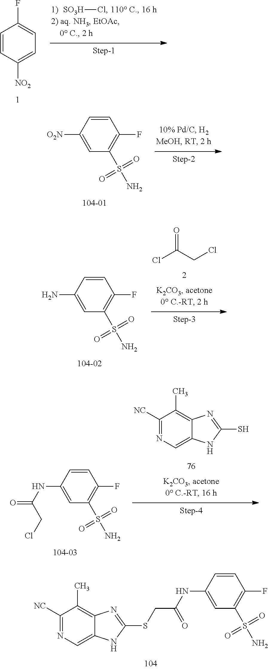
[SO3H]Cl.C1=CC([NO2])=CC=C1F.C1=CC([O2N])=CC(S(N)(=O)=O)=C1F.ClC(CCl)=O.C1=CC(N)=CC(S(N)(=O)=O)=C1F.C1([NC])=NC=C2C(=C1C)N=C(S)N2.C1=CC(NC(=O)CCl)=CC(S(N)(=O)=O)=C1F.C1([NC])=NC=C2C(=C1C)N=C(SCC(=O)NC1=CC(S(N)(=O)=O)=C(F)C=C1)N2
